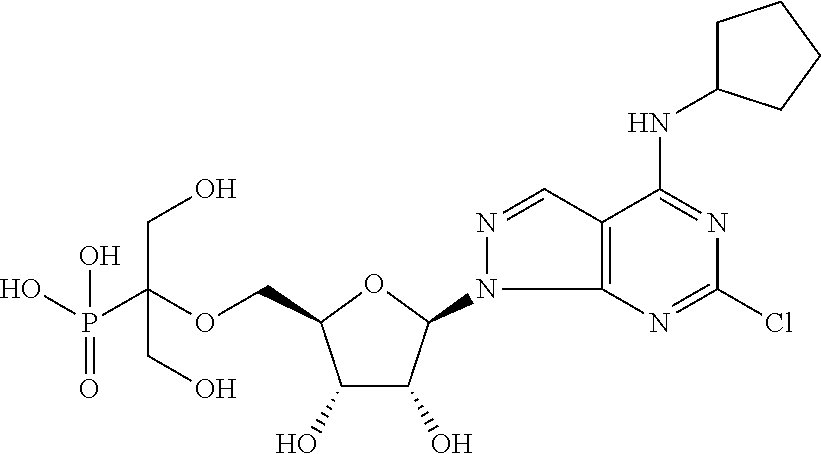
C(OCC1C(O)C(O)C(N2C3=C(C=N2)C(NC2CCCC2)=NC(Cl)=N3)O1)(P(O)(=O)O)(CO)CO
